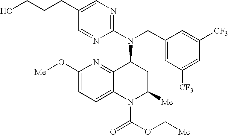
C1(CCCO)=CN=C(N(CC2=CC([CF3])=CC([CF3])=C2)C2C3=NC(O[Me])=CC=C3N(C(=O)OC[Me])C([Me])C2)N=C1
